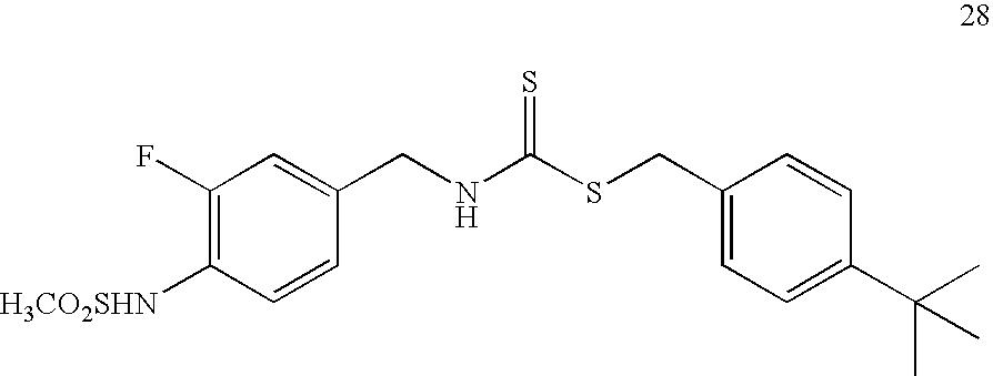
C(NC(=S)SCC1=CC=C(C(C)(C)C)C=C1)C1=CC(F)=C([H3CO2SHN])C=C1
